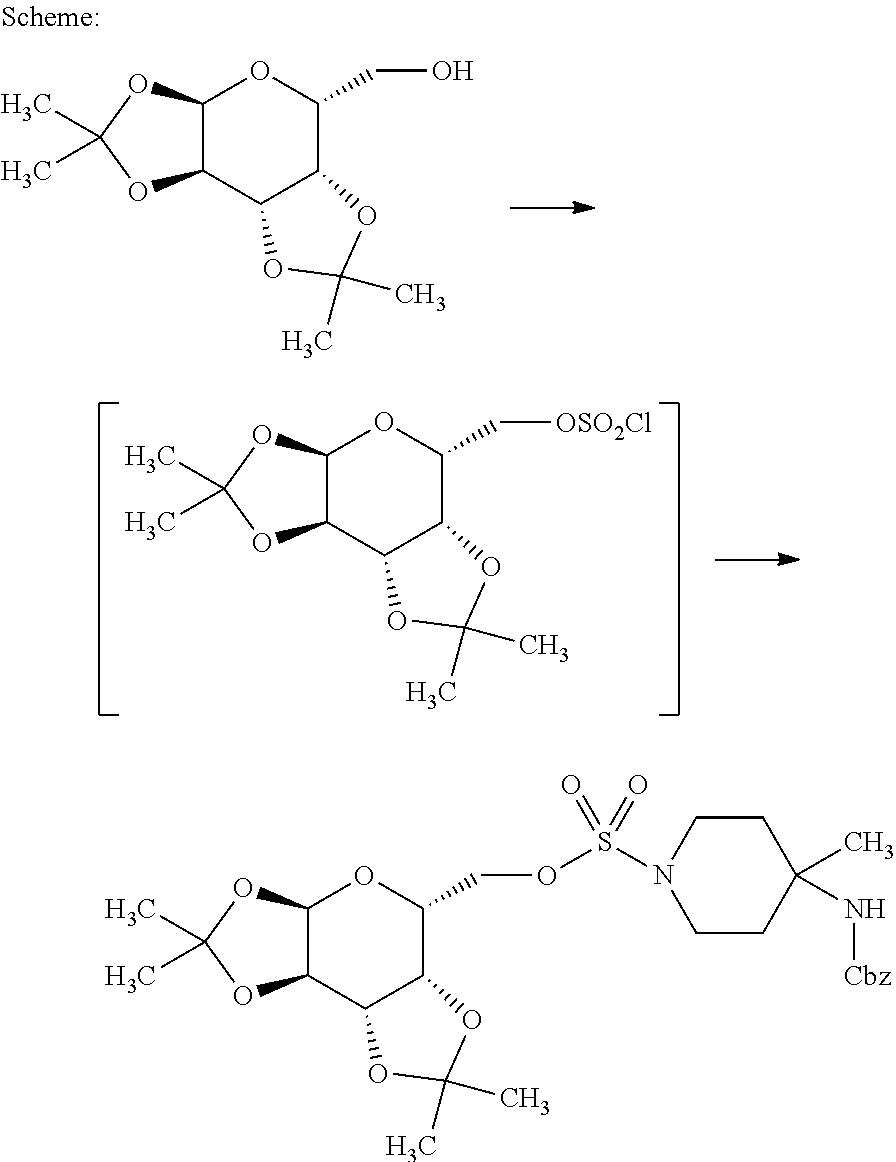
C12C(OC(C)(C)O1)OC(CO)C1C2OC(C)(C)O1.C12C(OC(C)(C)O1)OC(C[OSO2Cl])C1C2OC(C)(C)O1.C12C(OC(C)(C)O1)OC(COS(=O)(=O)N1CCC(C)(N[Cbz])CC1)C1C2OC(C)(C)O1
